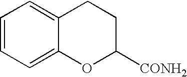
C1=CC=C2C(=C1)CCC([CONH2])O2
